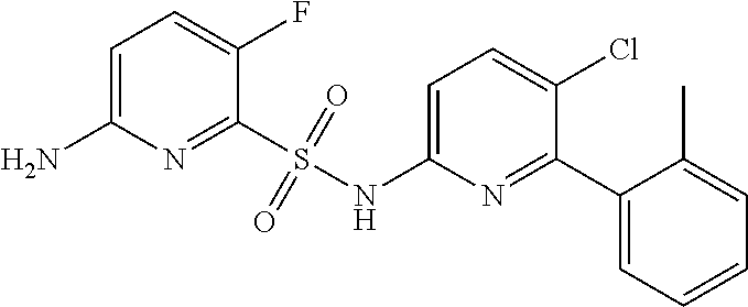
C1=C(N)N=C(S(NC2=CC=C(Cl)C(C3=CC=CC=C3C)=N2)(=O)=O)C(F)=C1
